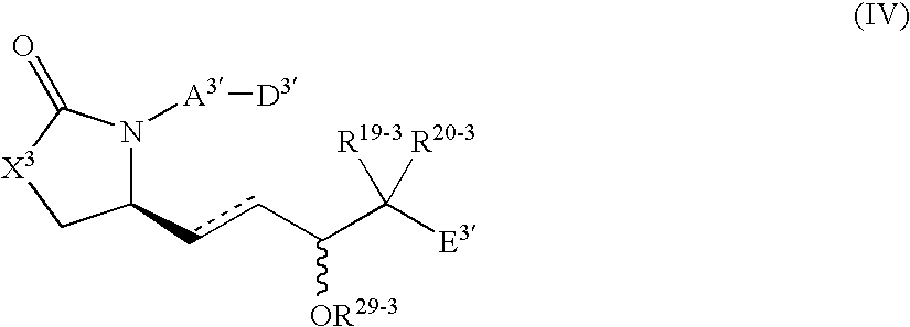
C1(ccC(C([E3])([R19-3])[R20-3])[OR29-3])N([A3][D3])C(=O)[X3]C1
